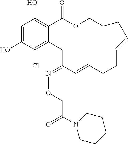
C1=C(O)C(Cl)=C2C(=C1O)C(=O)OCCCC=CCCC=CC(=NOCC(N1CCCCC1)=O)C2
